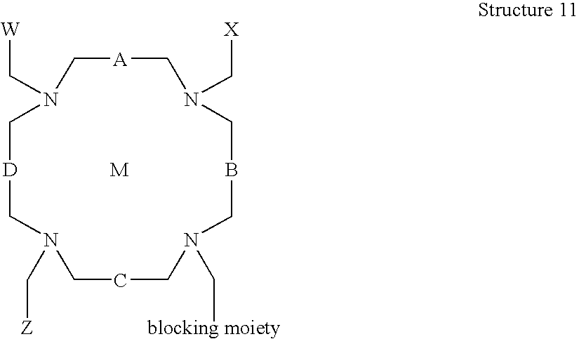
N1(C[W])C[A]CN(C[X])CBCN(C[blocking moiety])CCCN(C[Z])C[D]C1.[M]
